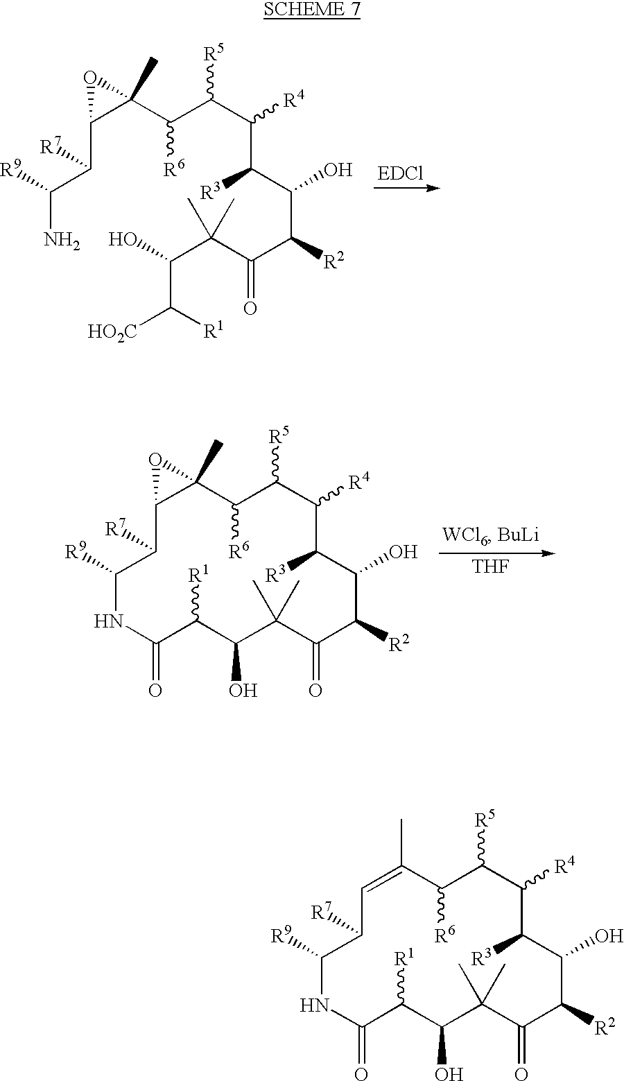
C1=C(C)C([R6])C([R5])C([R4])C([R3])C(O)C([R2])C(=O)C(C)(C)C(O)C([R1])C(=O)NC([R9])C1[R7].C1(C(C(N)[R9])[R7])C(C(C(C(C(C(C(C(C(C(C([HO2C])[R1])O)(C)C)=O)[R2])O)[R3])[R4])[R5])[R6])(C)O1.C12C([R7])C([R9])NC(=O)C([R1])C(O)C(C)(C)C(=O)C([R2])C(O)C([R3])C([R4])C([R5])C([R6])C1(C)O2.[THF]
